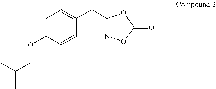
C1=C(OCC(C)C)C=CC(CC2=NOC(=O)O2)=C1
